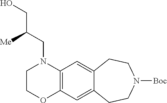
C1COC2=C(N1CC([Me])CO)C=C1C(=C2)CCN([Boc])CC1
